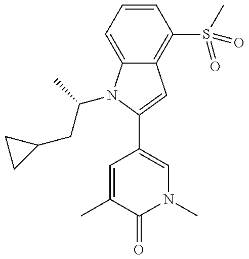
C12=C(S(C)(=O)=O)C=CC=C1N(C(CC1CC1)C)C(C1=CN(C)C(=O)C(C)=C1)=C2
